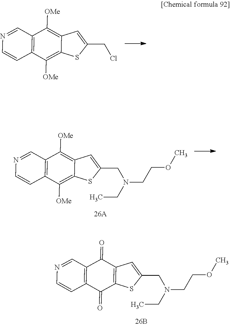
C12=C(C([OMe])=C3C(=C1[OMe])SC(CCl)=C3)C=NC=C2.C12=C(C([OMe])=C3C(=C1[OMe])SC(CN(CCOC)CC)=C3)C=NC=C2.C12=C(C(=O)C3=C(C1=O)SC(CN(CCOC)CC)=C3)C=NC=C2
